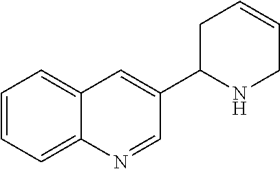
C12=CC=CC=C1N=CC(C1NCC=CC1)=C2
